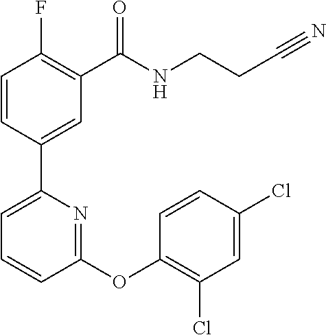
C1=CC(C2=CC=CC(OC3=C(Cl)C=C(Cl)C=C3)=N2)=CC(C(NCCC#N)=O)=C1F
